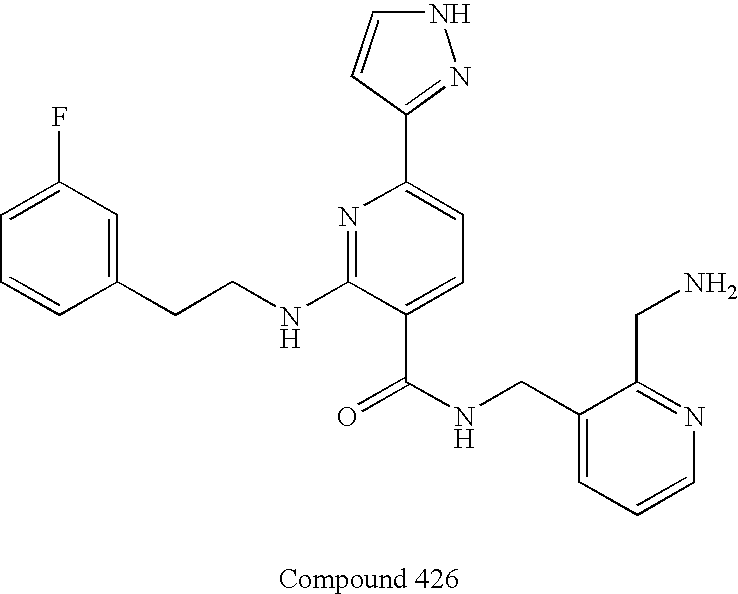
C1=CC(CCNC2=NC(C3=NNC=C3)=CC=C2C(NCC2=CC=CN=C2CN)=O)=CC(F)=C1
